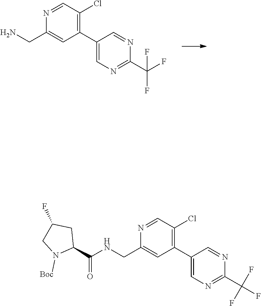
C1(C2=C(Cl)C=NC(CN)=C2)=CN=C(C(F)(F)F)N=C1.C1(C2=C(Cl)C=NC(CNC(C3CC(F)CN3[Boc])=O)=C2)=CN=C(C(F)(F)F)N=C1
